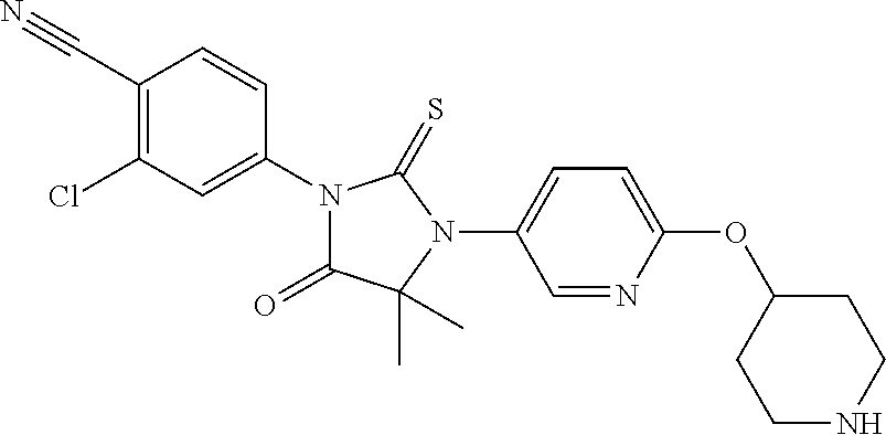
C1(C#N)=C(Cl)C=C(N2C(=O)C(C)(C)N(C3=CC=C(OC4CCNCC4)N=C3)C2=S)C=C1
